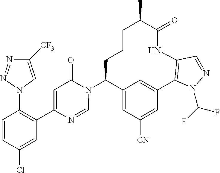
C12=CC([CN])=CC(=C1)C1=C(NC(=O)C(C)CCCC2N2C(=O)C=C(C3=C(N4C=C([CF3])N=N4)C=CC(Cl)=C3)N=C2)C=NN1C(F)F
